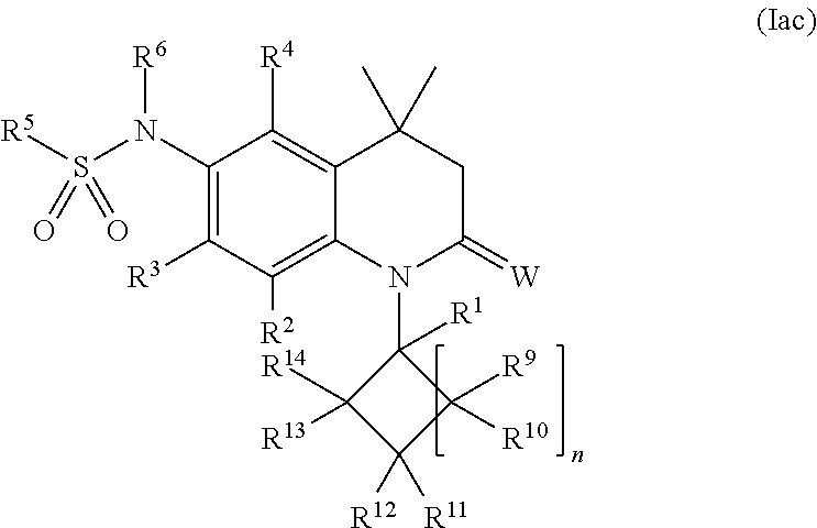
C1(N(S([R5])(=O)=O)[R6])=C([R3])C([R2])=C2C(=C1[R4])C(C)(C)CC(=[W])N2C1([R1])C([R14])([R13])C([R12])([R11])C1([R9])[R10]
